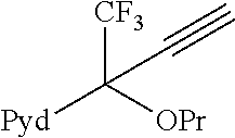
[CF3]C([OPr])([Pyd])C#C
